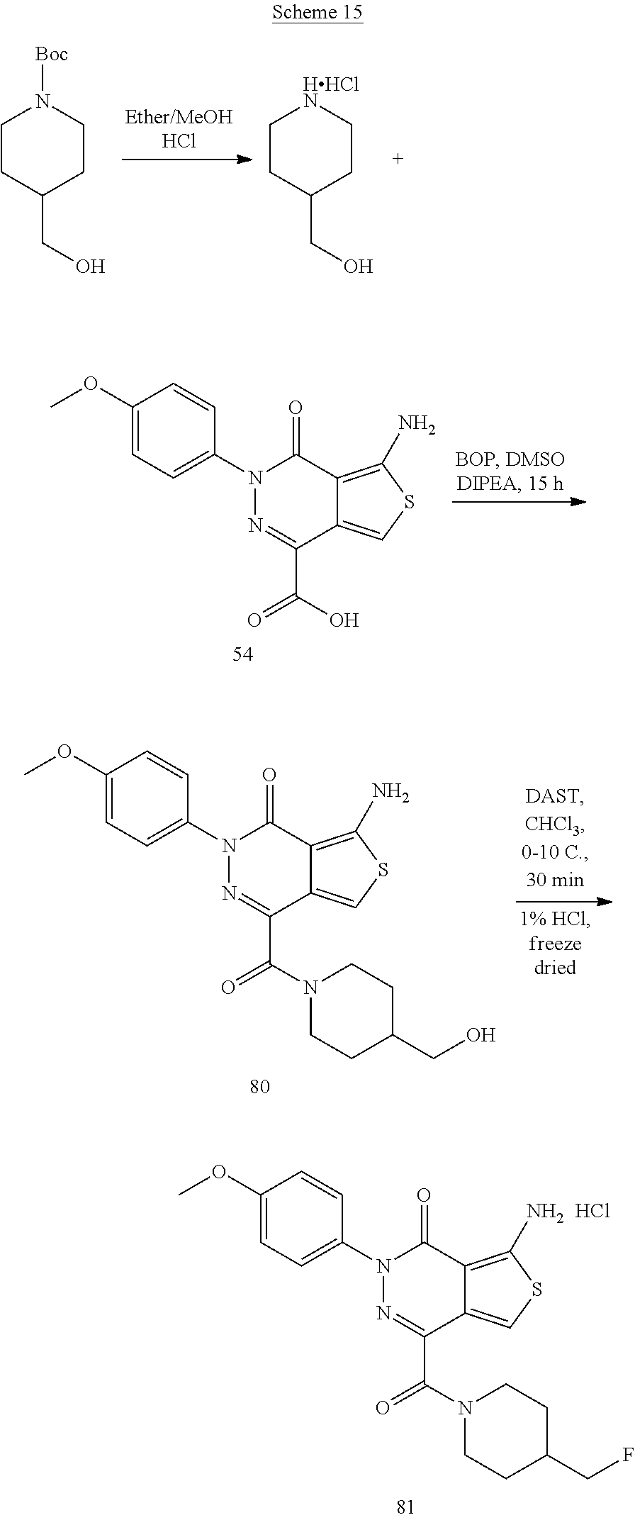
C1CC(CO)CCN1[Boc].C1CC(CO)CC[HHClN]1.C1(OC)=CC=C(N2N=C(C(O)=O)C3=CSC(N)=C3C2=O)C=C1.C1(OC)=CC=C(N2N=C(C(N3CCC(CO)CC3)=O)C3=CSC(N)=C3C2=O)C=C1.C1(OC)=CC=C(N2N=C(C(N3CCC(CF)CC3)=O)C3=CSC(N)=C3C2=O)C=C1.Cl
